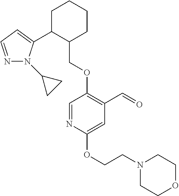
C1C(C2=CC=NN2C2CC2)C(COC2=C(C=O)C=C(OCCN3CCOCC3)N=C2)CCC1
